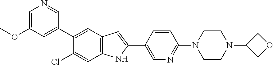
C1=C(OC)C=C(C2=CC3=C(C=C2Cl)NC(C2=CN=C(N4CCN(C5COC5)CC4)C=C2)=C3)C=N1
